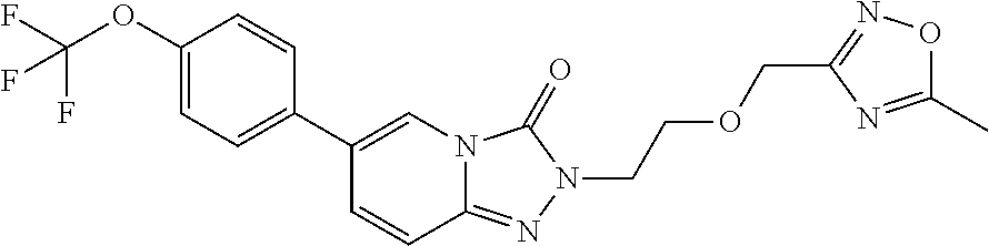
FC(F)(OC1=CC=C(C2=CN3C(=NN(CCOCC4=NOC(C)=N4)C3=O)C=C2)C=C1)F
